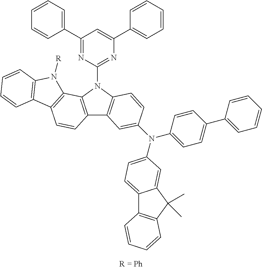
C1(C2=CC=CC=C2)=NC(N2C3=C(C4=C2C2=C(C=C4)C4=C(N2[R])C=CC=C4)C=C(N(C2=CC=C(C4=CC=CC=C4)C=C2)C2=CC=C4C5=C(C(C)(C)C4=C2)C=CC=C5)C=C3)=NC(C2=CC=CC=C2)=C1
